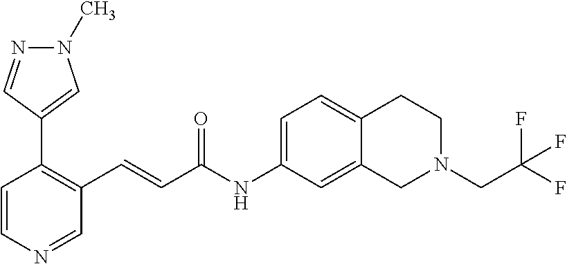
N1(C)N=CC(C2=C(C=CC(NC3=CC=C4C(=C3)CN(CC(F)(F)F)CC4)=O)C=NC=C2)=C1
